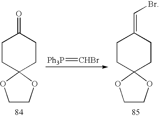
C1CC2(CCC1=O)OCCO2.[Ph3P]=[CHBr].C1CC2(CCC1=CBr)OCCO2
